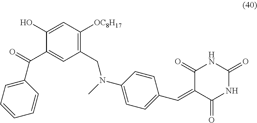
C1(O)=CC([OC8H17])=C(CN(C2=CC=C(C=C3C(=O)NC(=O)NC3=O)C=C2)C)C=C1C(=O)C1=CC=CC=C1
